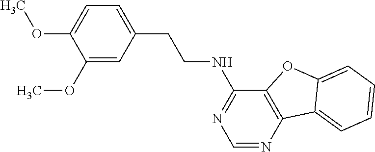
C1(OC)=CC(CCNC2=NC=NC3=C2OC2=CC=CC=C32)=CC=C1OC
